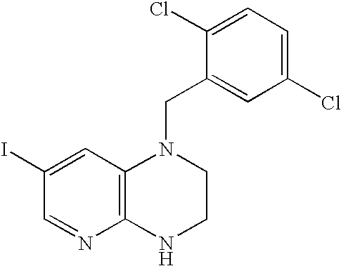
C1=C(I)C=NC2=C1N(CC1=CC(Cl)=CC=C1Cl)CCN2
